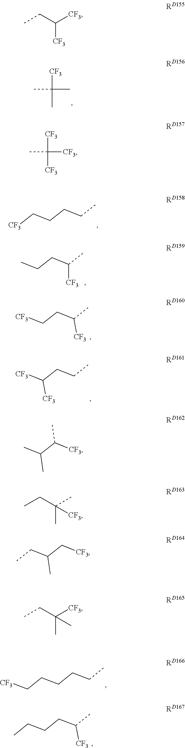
[CF3]C(C)(C)C.[CF3]CCCCC.CCCC(C)[CF3].[CF3]CCC(C)[CF3].[CF3]C(CCC)[CF3].[CF3]CCCCCC.CCCCC(C)[CF3].C(C([CF3])[CF3])C.[CF3]C([CF3])([CF3])C.CC(C([CF3])C)C.CCC(C)(C)[CF3].C(C(C[CF3])C)C.CCC([CF3])(C)C
